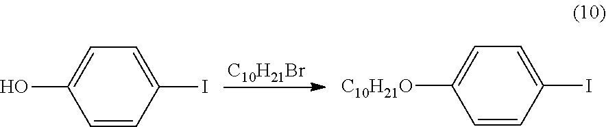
C1=CC(I)=CC=C1O.[C10H21Br].C1=CC(I)=CC=C1[C10H21O]
